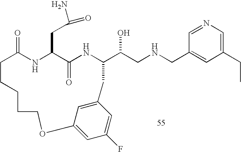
C1=NC=C(CC)C=C1CNCC(O)C1NC(=O)C(CC(N)=O)NC(=O)CCCCCOC2=CC(F)=CC(=C2)C1
